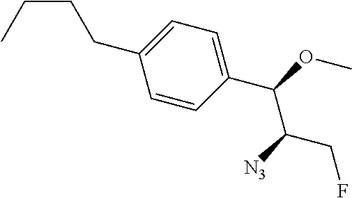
C(C1=CC=C(C(OC)C([N3])CF)C=C1)CCC
